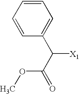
COC(C([X1])C1=CC=CC=C1)=O
